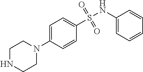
C1NCCN(C2=CC=C(S(NC3=CC=CC=C3)(=O)=O)C=C2)C1
